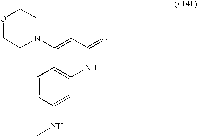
C1=CC(NC)=CC2=C1C(N1CCOCC1)=CC(=O)N2
